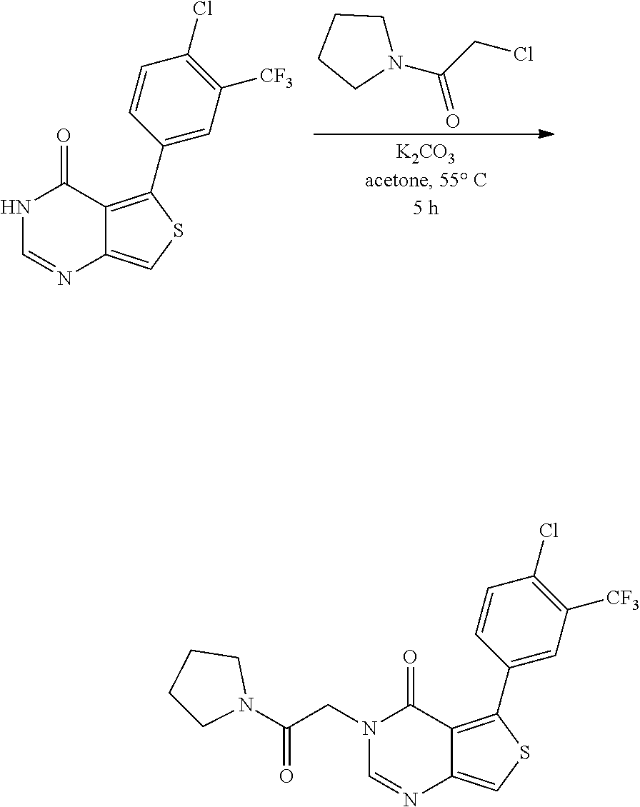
N1(C(=O)CCl)CCCC1.N1C=NC2=CSC(C3=CC([CF3])=C(Cl)C=C3)=C2C1=O.N1(CC(=O)N2CCCC2)C=NC2=CSC(C3=CC([CF3])=C(Cl)C=C3)=C2C1=O
